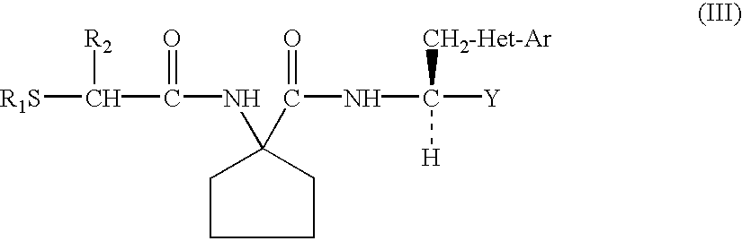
[R1S]C([R2])C(=O)NC1(C(NC([Y])([H])[CH2-Het-Ar])=O)CCCC1
